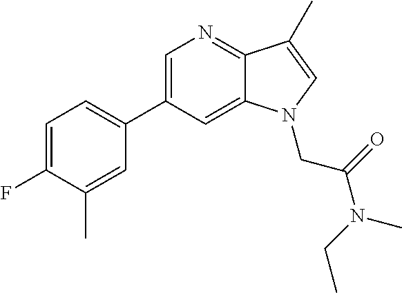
C1=C(C2=CC=C(F)C(C)=C2)C=C2C(=N1)C(C)=CN2CC(=O)N(CC)C
